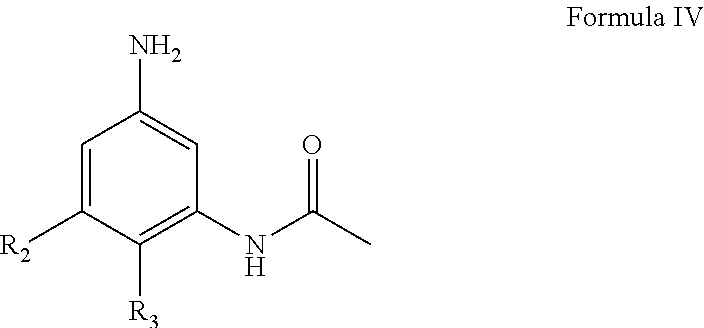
C1=C([R2])C([R3])=C(NC(C)=O)C=C1N
